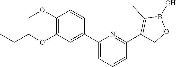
C1(OC)=C(OCCC)C=C(C2=CC=CC(C3=C(C)B(O)OC3)=N2)C=C1
